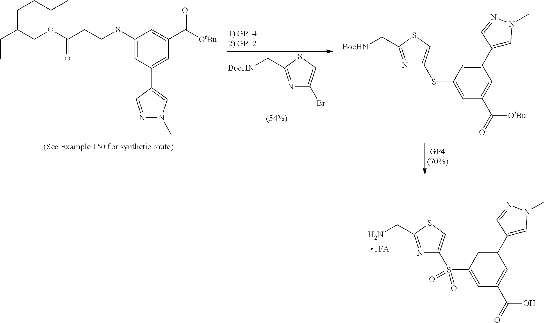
S(C1=CC(C2=CN(C)N=C2)=CC(C([OtBu])=O)=C1)CCC(=O)OCC(CCCC)CC.N1=C(C[BocHN])SC=C1Br.N1=C(C[BocHN])SC=C1SC1=CC(C(=O)[OtBu])=CC(C2=CN(C)N=C2)=C1.N1=C(CN)SC=C1S(C1=CC(C(=O)O)=CC(C2=CN(C)N=C2)=C1)(=O)=O
